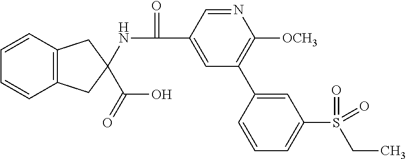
C1=CC2=C(C=C1)CC(C(O)=O)(NC(=O)C1=CC(C3=CC(S(CC)(=O)=O)=CC=C3)=C([OCH3])N=C1)C2
